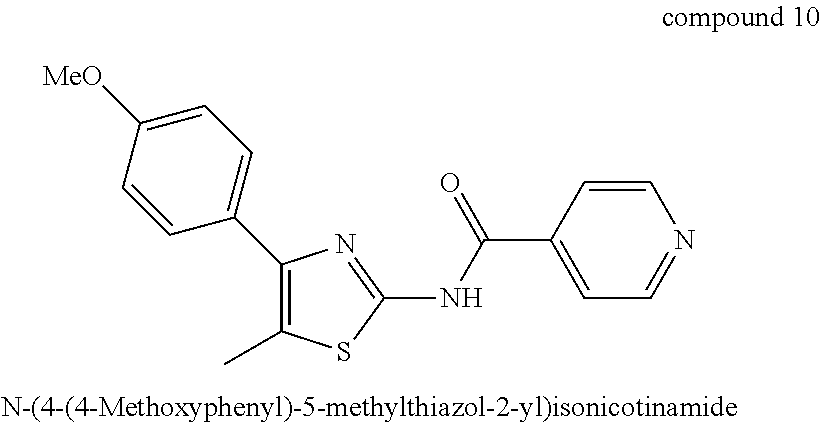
C1(C2=CC=C([MeO])C=C2)=C(C)SC(NC(C2=CC=NC=C2)=O)=N1
